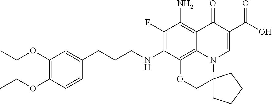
C1(F)=C(NCCCC2=CC(OCC)=C(OCC)C=C2)C2=C3C(=C1N)C(=O)C(C(O)=O)=CN3C1(CO2)CCCC1
